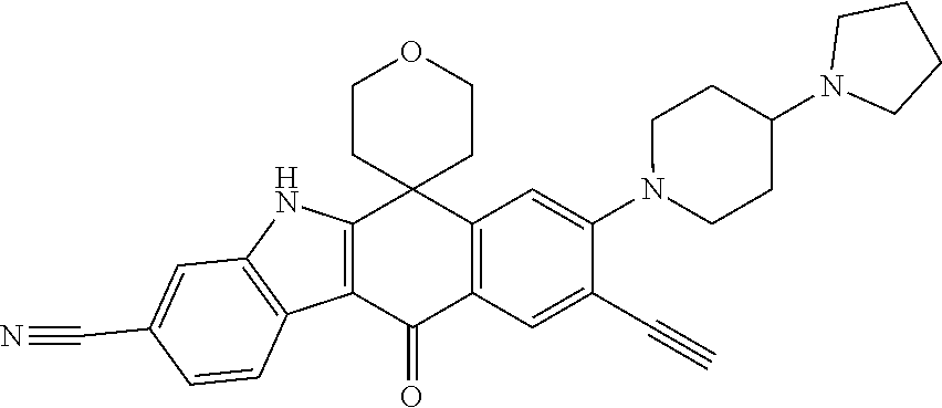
C12=C(C(=O)C3=C(C14CCOCC4)C=C(N1CCC(N4CCCC4)CC1)C(C#C)=C3)C1=C(N2)C=C(C#N)C=C1
